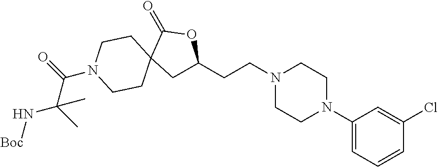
N1(CCC2CC3(C(=O)O2)CCN(C(C(C)(C)N[Boc])=O)CC3)CCN(C2=CC=CC(Cl)=C2)CC1
